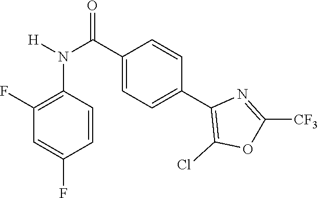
C1(F)=C(N(C(=O)C2=CC=C(C3=C(Cl)OC([CF3])=N3)C=C2)[H])C=CC(F)=C1
